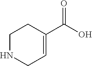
C1NCC=C(C(O)=O)C1
